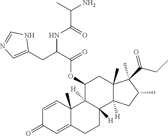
C1(OC(C(CC2=CN=CN2)NC(C(C)N)=O)=O)C2([H])C([H])(C3([H])C(C)(C1)C(C)(C(CC)=O)C(C)C3)CCC1=CC(=O)C=CC21C
